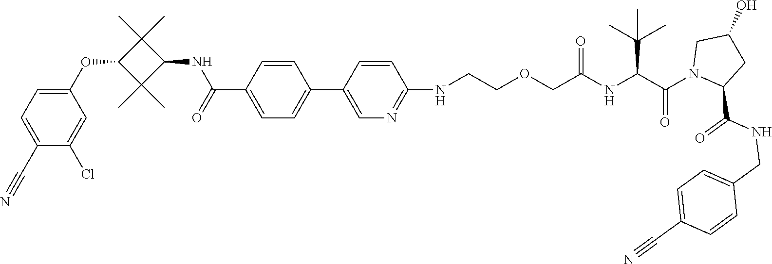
C1(C2=CN=C(NCCOCC(NC(C(N3CC(O)CC3C(NCC3=CC=C(C#N)C=C3)=O)=O)C(C)(C)C)=O)C=C2)=CC=C(C(NC2C(C)(C)C(OC3=CC=C(C#N)C(Cl)=C3)C2(C)C)=O)C=C1
